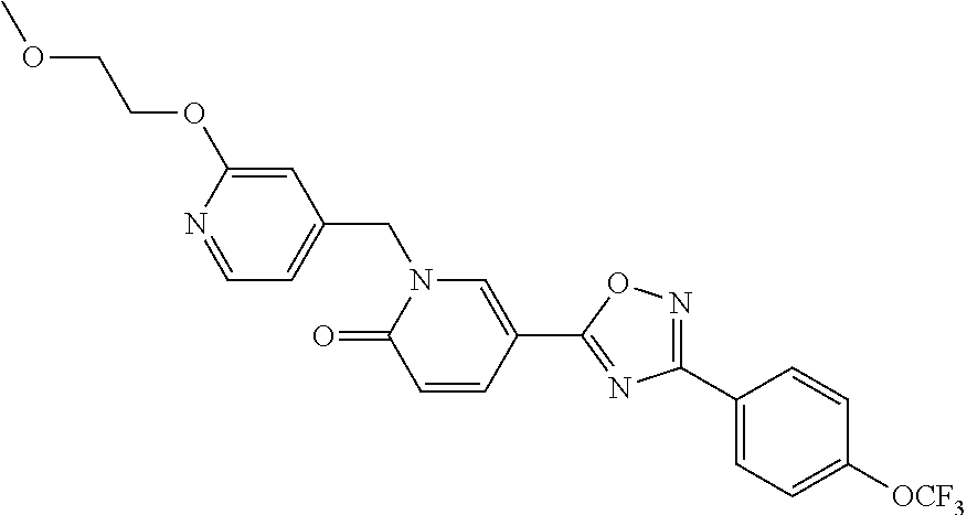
COCCOC1=CC(CN2C=C(C3=NC(C4=CC=C([OCF3])C=C4)=NO3)C=CC2=O)=CC=N1
